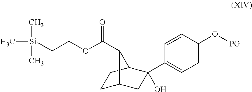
C[Si](CCOC(=O)C1C2CCC1C(C1=CC=C(O[PG])C=C1)(O)C2)(C)C
